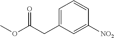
C1=C(CC(OC)=O)C=C([NO2])C=C1
